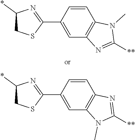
C1(C2=NC(*)CS2)=CC2=C(C=C1)N(C)C([**])=N2.C1(C2=NC(*)CS2)=CC2=C(C=C1)N=C([**])N2C
